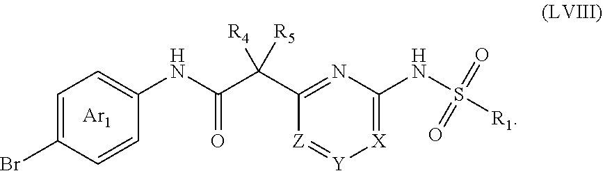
C1=C(Br)C=CC(NC(C(C2=NC(NS([R1])(=O)=O)=[X][Y]=[Z]2)([R4])[R5])=O)=C1.[Ar1]
